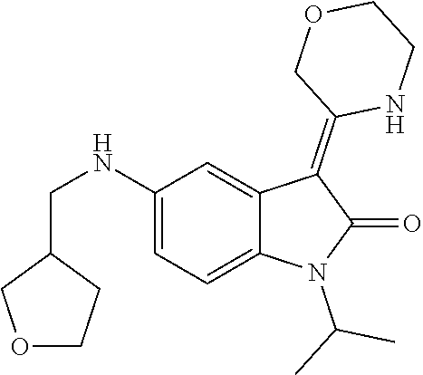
C1(NCC2COCC2)=CC=C2C(=C1)C(=C1NCCOC1)C(=O)N2C(C)C
